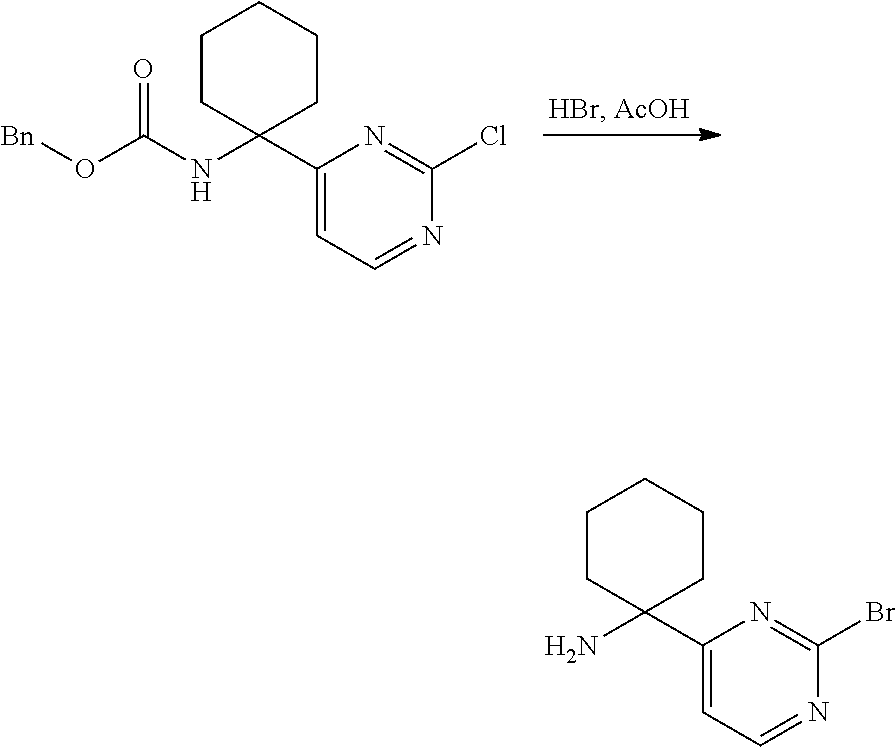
[Bn]OC(NC1(C2=CC=NC(Cl)=N2)CCCCC1)=O.NC1(C2=CC=NC(Br)=N2)CCCCC1
